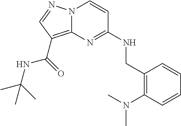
C1(CNC2=NC3=C(C(NC(C)(C)C)=O)C=NN3C=C2)=C(N(C)C)C=CC=C1
